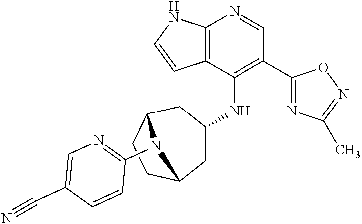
C12=C(C(NC3CC4CCC(C3)N4C3=NC=C(C#N)C=C3)=C(C3=NC(C)=NO3)C=N1)C=CN2
